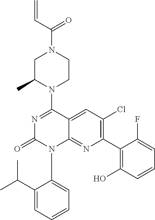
C(N1CC(C)N(C2=NC(=O)N(C3=CC=CC=C3C(C)C)C3=NC(C4=C(O)C=CC=C4F)=C(Cl)C=C23)CC1)(C=C)=O
